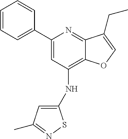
C1=CC=C(C2=CC(NC3=CC(C)=NS3)=C3C(=N2)C(CC)=CO3)C=C1
